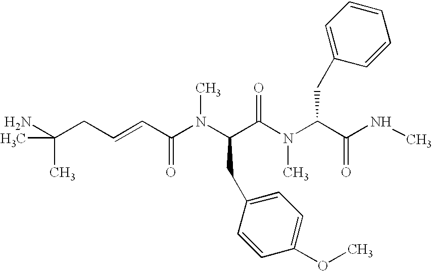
C(CC=CC(N(C(C(N(C(C(NC)=O)CC1=CC=CC=C1)C)=O)CC1=CC=C(OC)C=C1)C)=O)(N)(C)C
